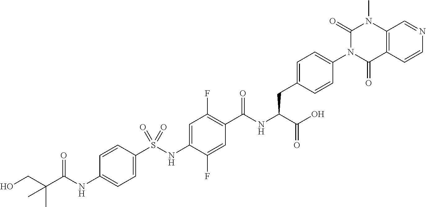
C1=C(S(NC2=CC(F)=C(C(NC(C(O)=O)CC3=CC=C(N4C(=O)C5=C(N(C)C4=O)C=NC=C5)C=C3)=O)C=C2F)(=O)=O)C=CC(NC(C(CO)(C)C)=O)=C1
